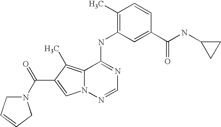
C1(C(NC2CC2)=O)=CC(NC2=NC=NN3C2=C(C)C(C(=O)N2CC=CC2)=C3)=C(C)C=C1
